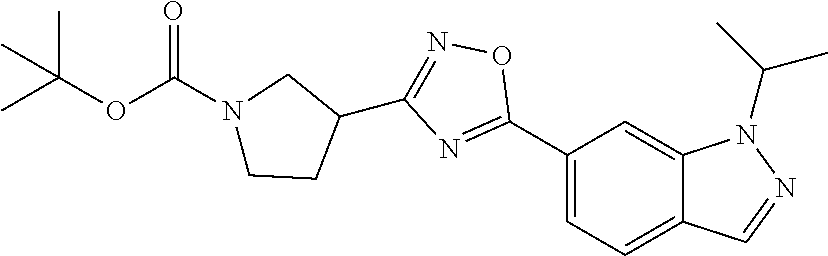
C1(C2=NC(C3CN(C(OC(C)(C)C)=O)CC3)=NO2)=CC=C2C(=C1)N(C(C)C)N=C2
